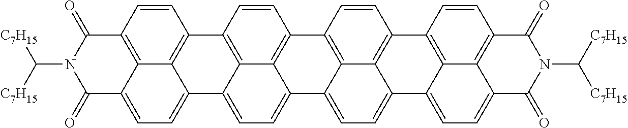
C1=CC2=C3C(=CC=C4C5=CC=C6C7=CC=C8C9=CC=C%10C%11=C(C=CC(=C%119)C9=C8C7=C(C=C9)C7=C6C5=C(C=C7)C1=C34)C(=O)N(C([C7H15])[C7H15])C%10=O)C(=O)N(C([C7H15])[C7H15])C2=O
